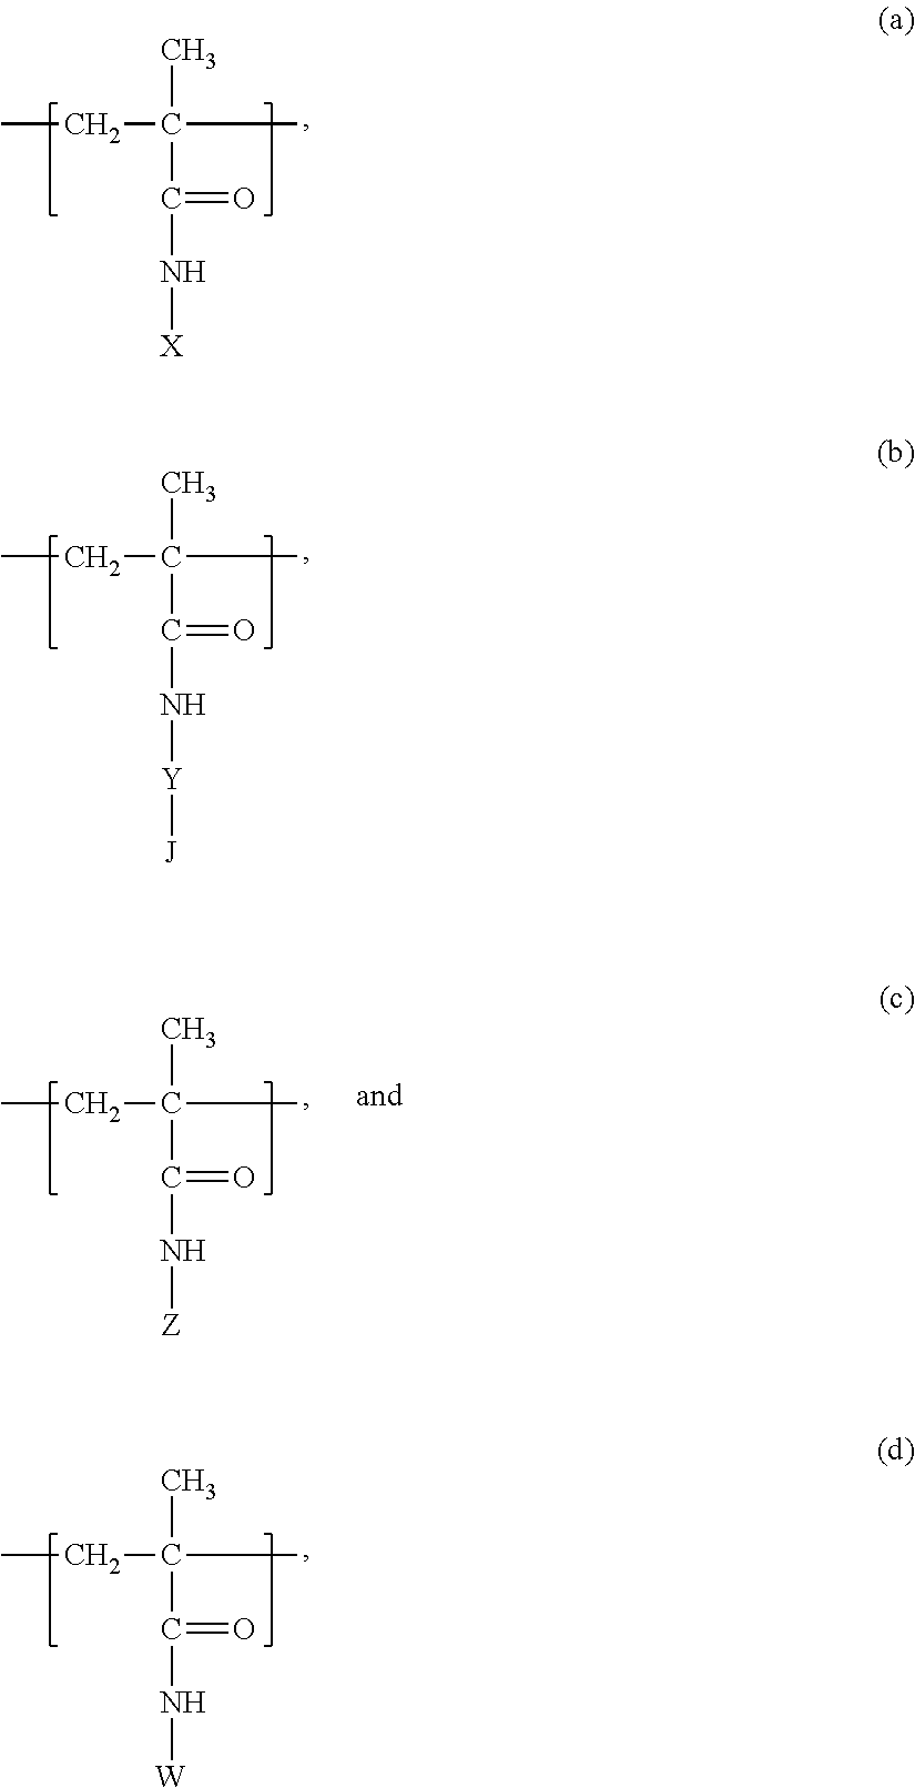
CCC(C)(C)C(N[X])=O.CCC(C)(C)C(N[Y][J])=O.CCC(C)(C)C(N[Z])=O.CCC(C)(C)C(N[W])=O
